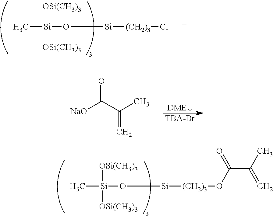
[OSi(CH3)3][Si]([OSi(CH3)3])(O[Si][(CH2)3]OC(C(C)=C)=O)C.[OSi(CH3)3][Si]([OSi(CH3)3])(O[Si][(CH2)3]Cl)C.O=C(C(C)=C)[NaO].[DMEU].[TBA-Br]
